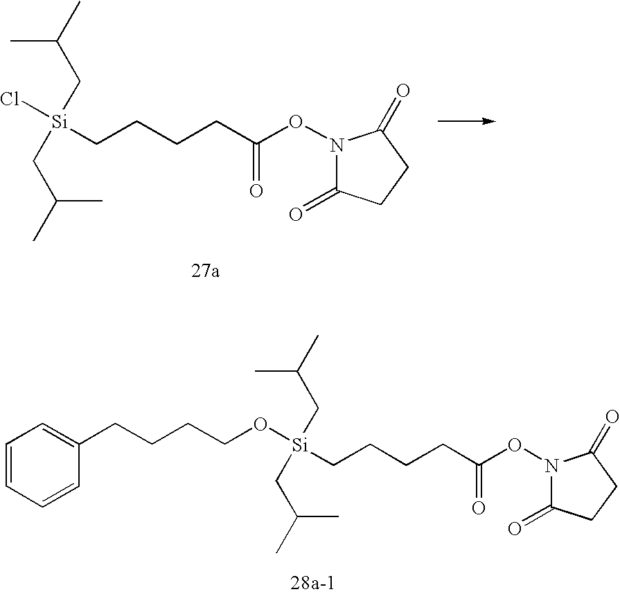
C(CCCC(ON1C(=O)CCC1=O)=O)[Si](CC(C)C)(CC(C)C)OCCCCC1=CC=CC=C1.C(CCCC(ON1C(=O)CCC1=O)=O)[Si](CC(C)C)(CC(C)C)Cl
